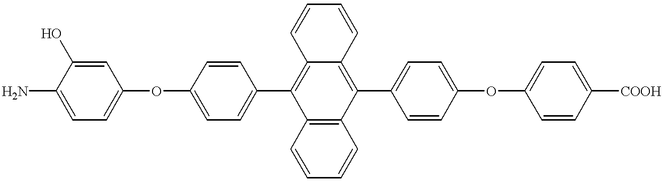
C1=C(OC2=CC=C(C3=C4C(=C(C5=CC=C(OC6=CC=C([COOH])C=C6)C=C5)C5=C3C=CC=C5)C=CC=C4)C=C2)C=C(O)C(N)=C1
